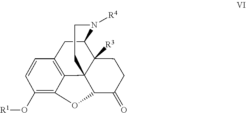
C1(O[R1])=C2C3=C(C=C1)CC1N([R4])CCC34C1([R3])CCC(=O)C4O2
